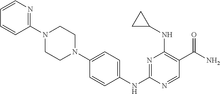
N1=C(NC2=CC=C(N3CCN(C4=NC=CC=C4)CC3)C=C2)N=CC(C(N)=O)=C1NC1CC1
